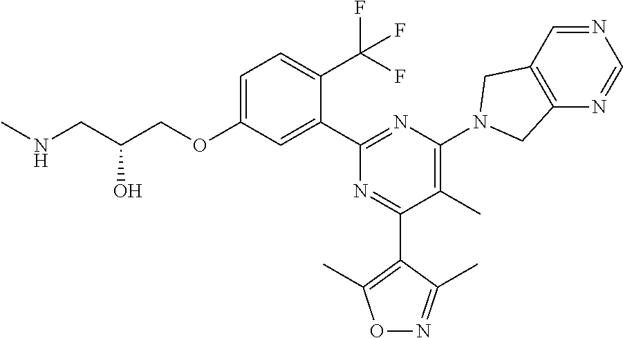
C1=C(OCC(CNC)O)C=C(C2=NC(N3CC4=C(N=CN=C4)C3)=C(C)C(C3=C(C)ON=C3C)=N2)C(C(F)(F)F)=C1
